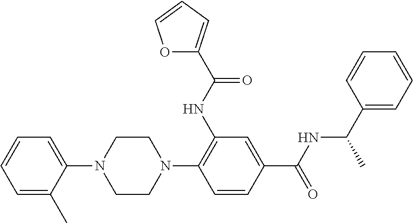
C1=C(C)C(N2CCN(C3=C(NC(=O)C4=CC=CO4)C=C(C(NC(C4=CC=CC=C4)C)=O)C=C3)CC2)=CC=C1
